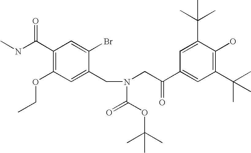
C1(C(NC)=O)=C(OCC)C=C(CN(CC(C2=CC(C(C)(C)C)=C(O)C(C(C)(C)C)=C2)=O)C(=O)OC(C)(C)C)C(Br)=C1
